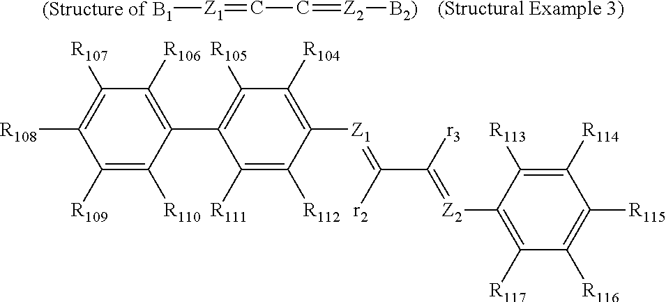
C1([R111])=C([R112])C([Z1]=C(C([r3])=[Z2]C2=C([R117])C([R116])=C([R115])C([R114])=C2[R113])[r2])=C([R104])C([R105])=C1C1=C([R106])C([R107])=C([R108])C([R109])=C1[R110].[(Structure of B1][Z1]=CC=[Z2][B2)].[(Structural Example 3)]
